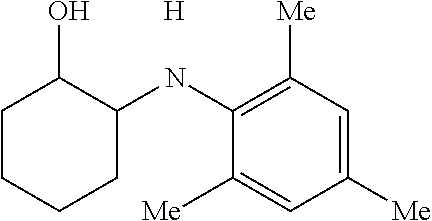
[H].C1(O)C(NC2=C([Me])C=C([Me])C=C2[Me])CCCC1
